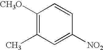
C1([CH3O])=C(C)C=C([NO2])C=C1
